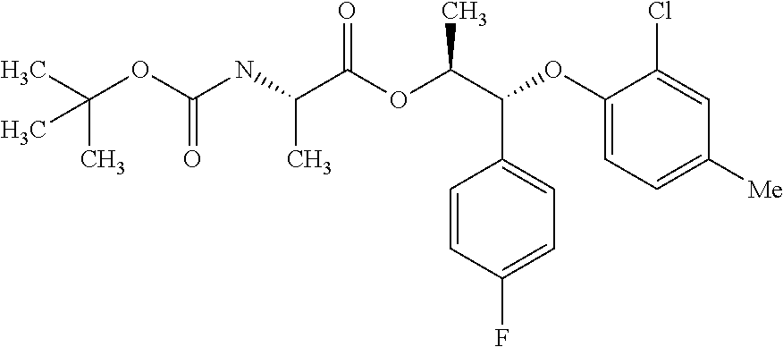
C(OC(NC(C(OC(C(C1=CC=C(F)C=C1)OC1=CC=C([Me])C=C1Cl)C)=O)C)=O)(C)(C)C
